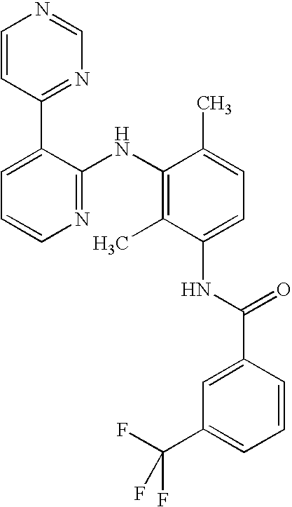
N1=C(NC2=C(C)C(NC(C3=CC(C(F)(F)F)=CC=C3)=O)=CC=C2C)C(C2=NC=NC=C2)=CC=C1
